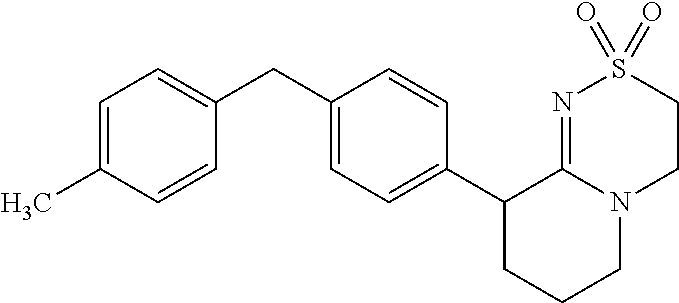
C1(C2CCCN3C2=NS(=O)(=O)CC3)=CC=C(CC2=CC=C(C)C=C2)C=C1
